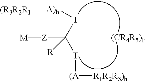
[A)h]([T]C([T][(A][R1R2R3)h])([Z][M])[R])[(R3R2R1].[(CR4R5)l]
